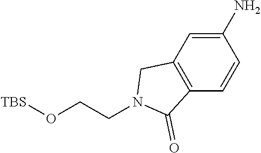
C1(N)=CC2=C(C=C1)C(=O)N(CCO[TBS])C2
